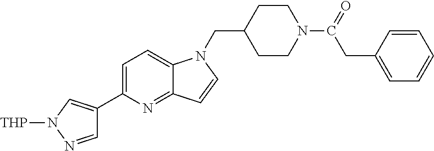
C1=C(C2=CN([THP])N=C2)N=C2C(=C1)N(CC1CCN(C(=O)CC3=CC=CC=C3)CC1)C=C2
